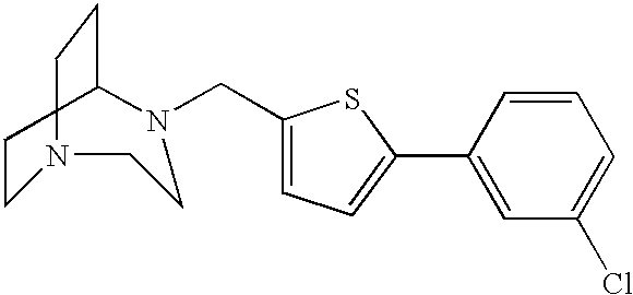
C1CN(CC2=CC=C(C3=CC(Cl)=CC=C3)S2)CCN(CC)C1
